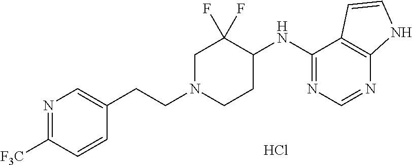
N1=C([F3C])C=CC(CCN2CCC(NC3=NC=NC4=C3C=CN4)C(F)(F)C2)=C1.Cl
